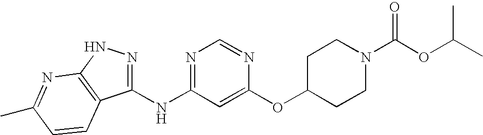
C1(NC2=NC=NC(OC3CCN(C(OC(C)C)=O)CC3)=C2)=NNC2=C1C=CC(C)=N2
